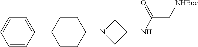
C1=CC=CC(C2CCC(N3CC(NC(C[NHBoc])=O)C3)CC2)=C1
